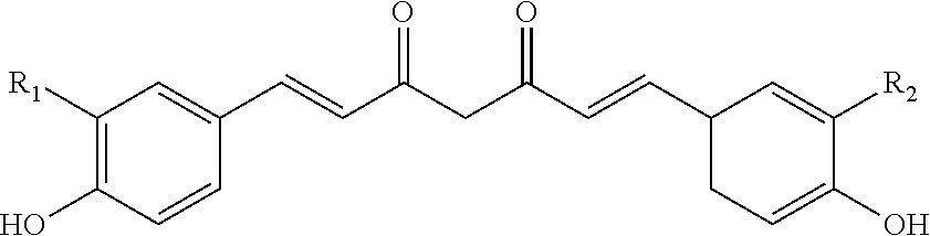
C1([R1])=C(O)C=CC(C=CC(CC(C=CC2CC=C(O)C([R2])=C2)=O)=O)=C1
